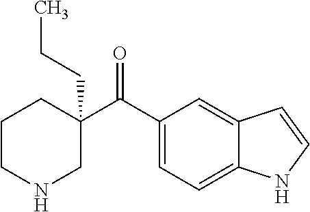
C1(C(C2=CC=C3C(=C2)C=CN3)=O)(CCC)CCCNC1
